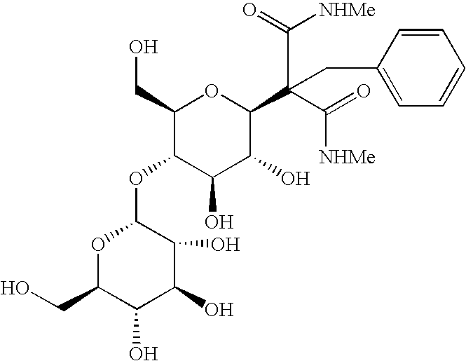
C1=CC(CC(C2C(O)C(O)C(OC3OC(CO)C(O)C(O)C3O)C(CO)O2)(C([NHMe])=O)C(=O)[NHMe])=CC=C1
